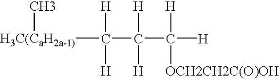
[H3C(CaH2a-1)](C(C(C([H])([H])[OCH2CH2C(O)OH])([H])[H])([H])[H])C
